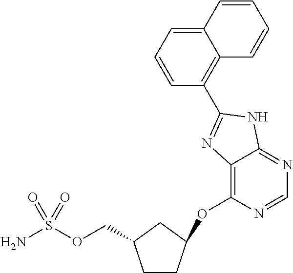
C(OS(N)(=O)=O)C1CCC(OC2=C3C(=NC=N2)NC(C2=C4C(=CC=C2)C=CC=C4)=N3)C1
